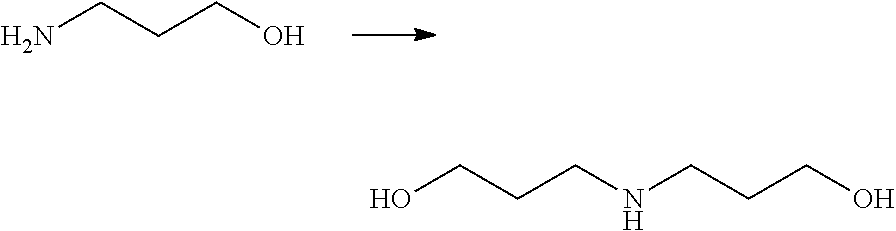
NCCCO.OCCCNCCCO
